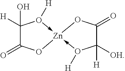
C1(O)([H])C(=O)O[Zn]2(-O1[H])-O([H])C([H])([OH])C(=O)O2
